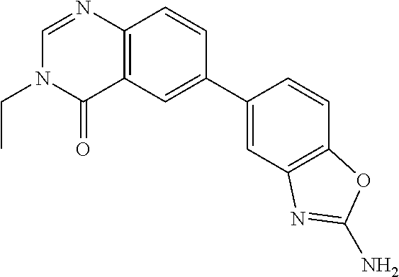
C12=C(C=C(C3=CC4=C(C=C3)OC(N)=N4)C=C1)C(=O)N(CC)C=N2
